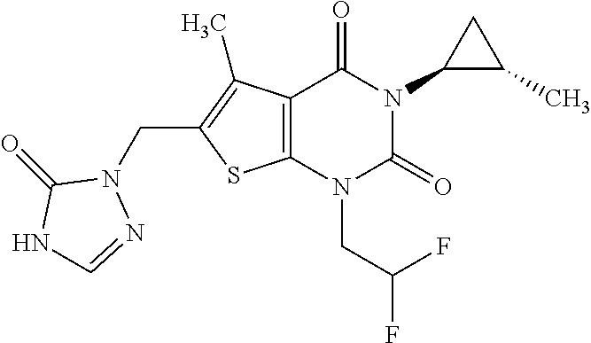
C12=C(N(CC(F)F)C(=O)N(C3C(C)C3)C1=O)SC(CN1C(=O)NC=N1)=C2C
